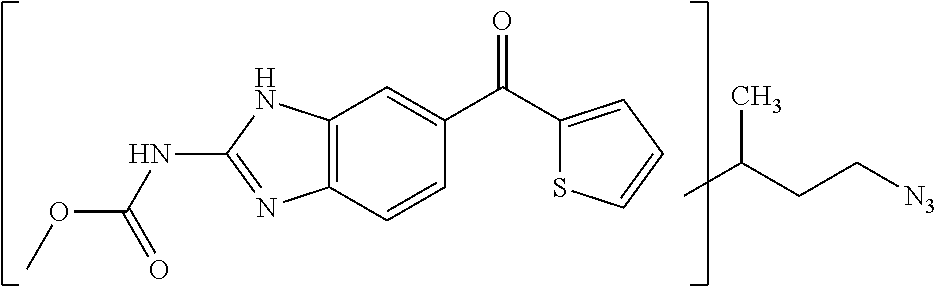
C12=C(C=CC(C(C3=CC=CS3)=O)=C1)N=C(NC(OC)=O)N2.CC(CC[N3])C
